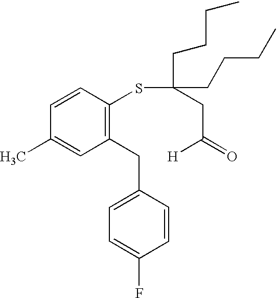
C1(CC2=CC=C(F)C=C2)=C(SC(CCCC)(CCCC)CC(=O)[H])C=CC(C)=C1
